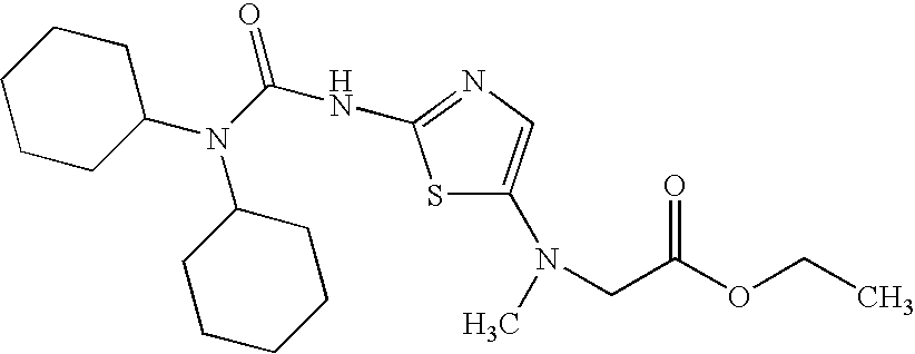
N(C1CCCCC1)(C(NC1=NC=C(N(C)CC(OCC)=O)S1)=O)C1CCCCC1
